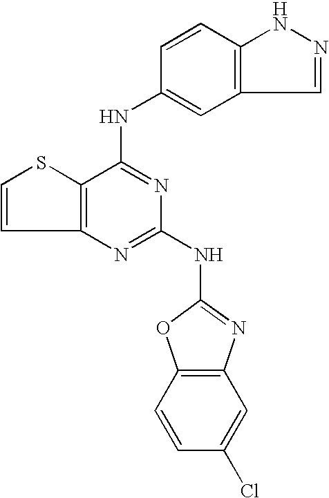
C12=C(C(NC3=CC4=C(C=C3)NN=C4)=NC(NC3=NC4=C(O3)C=CC(Cl)=C4)=N1)SC=C2
